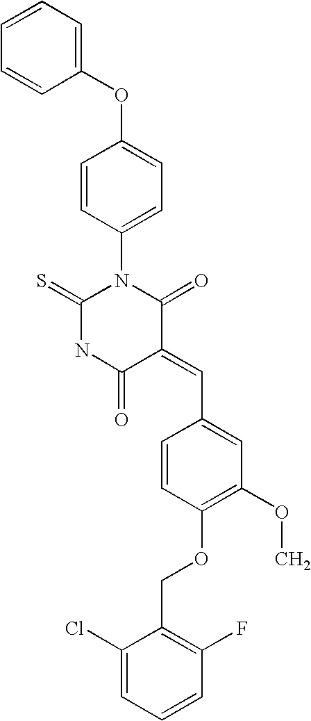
C1(OC2=CC=C(N3C(=S)NC(=O)C(=CC4=CC(OC)=C(OCC5=C(F)C=CC=C5Cl)C=C4)C3=O)C=C2)=CC=CC=C1
